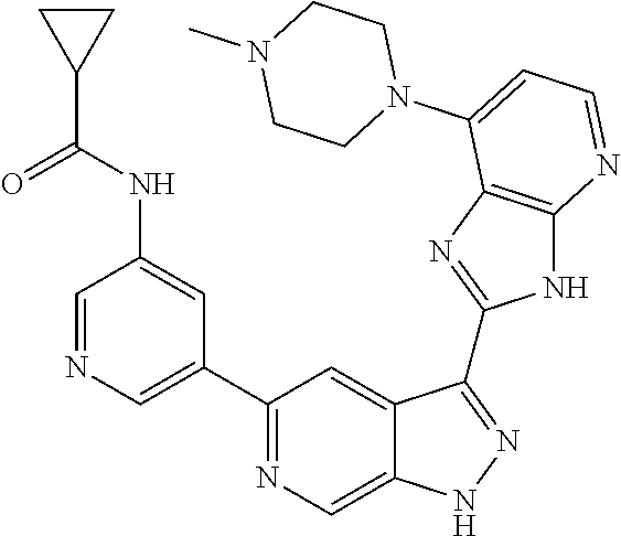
C1=NC=C(C2=NC=C3C(=C2)C(C2=NC4=C(N2)N=CC=C4N2CCN(C)CC2)=NN3)C=C1NC(=O)C1CC1
